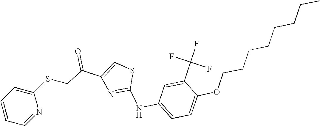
C1(C(F)(F)F)=CC(NC2=NC(C(CSC3=CC=CC=N3)=O)=CS2)=CC=C1OCCCCCCCC
